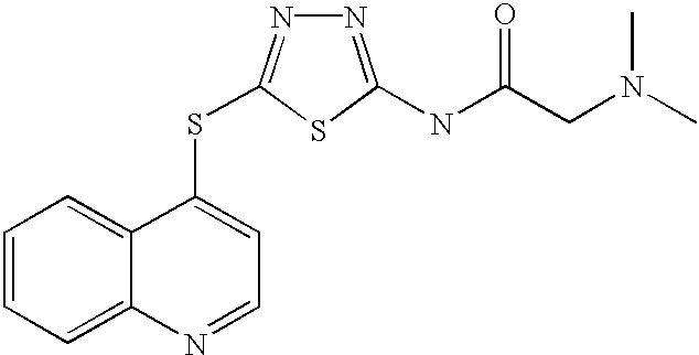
C1=CC=C2C(=C1)C(SC1=NN=C(NC(=O)CN(C)C)S1)=CC=N2
